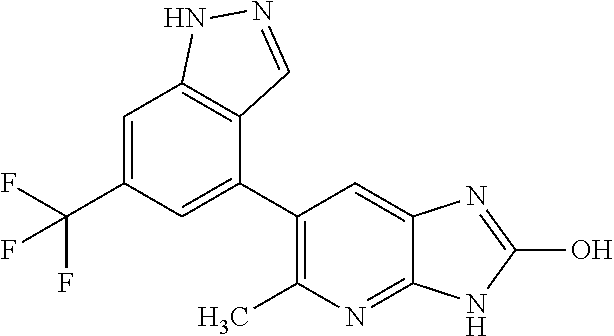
C1=C(C(F)(F)F)C=C(C2=C(C)N=C3C(=C2)N=C(O)N3)C2=C1NN=C2
